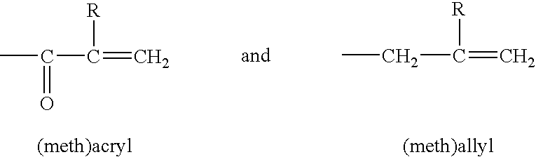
C([R])(=C)CC.CC(=O)C([R])=C
